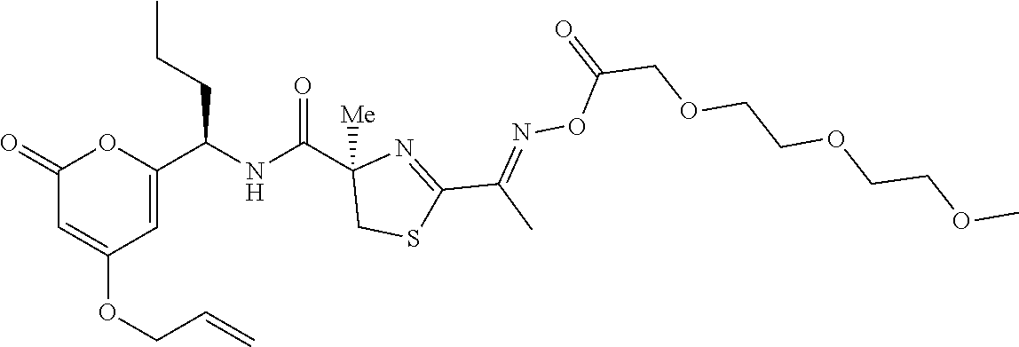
C1(=O)C=C(OCC=C)C=C(C(NC(C2([Me])CSC(C(C)=NOC(COCCOCCOC)=O)=N2)=O)CCC)O1
